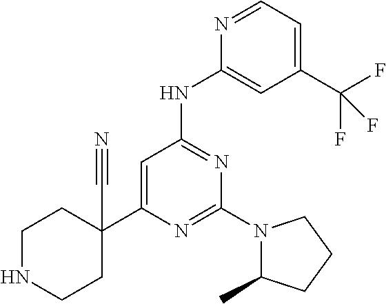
C1NCCC(C2=CC(NC3=CC(C(F)(F)F)=CC=N3)=NC(N3C(C)CCC3)=N2)(C#N)C1
